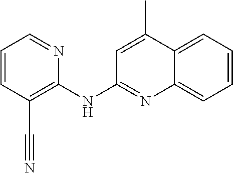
C1=CC(C#N)=C(NC2=NC3=CC=CC=C3C(C)=C2)N=C1
